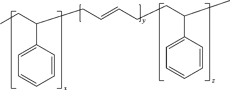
CCC(CC=CCCC(C)C1=CC=CC=C1)C1=CC=CC=C1
